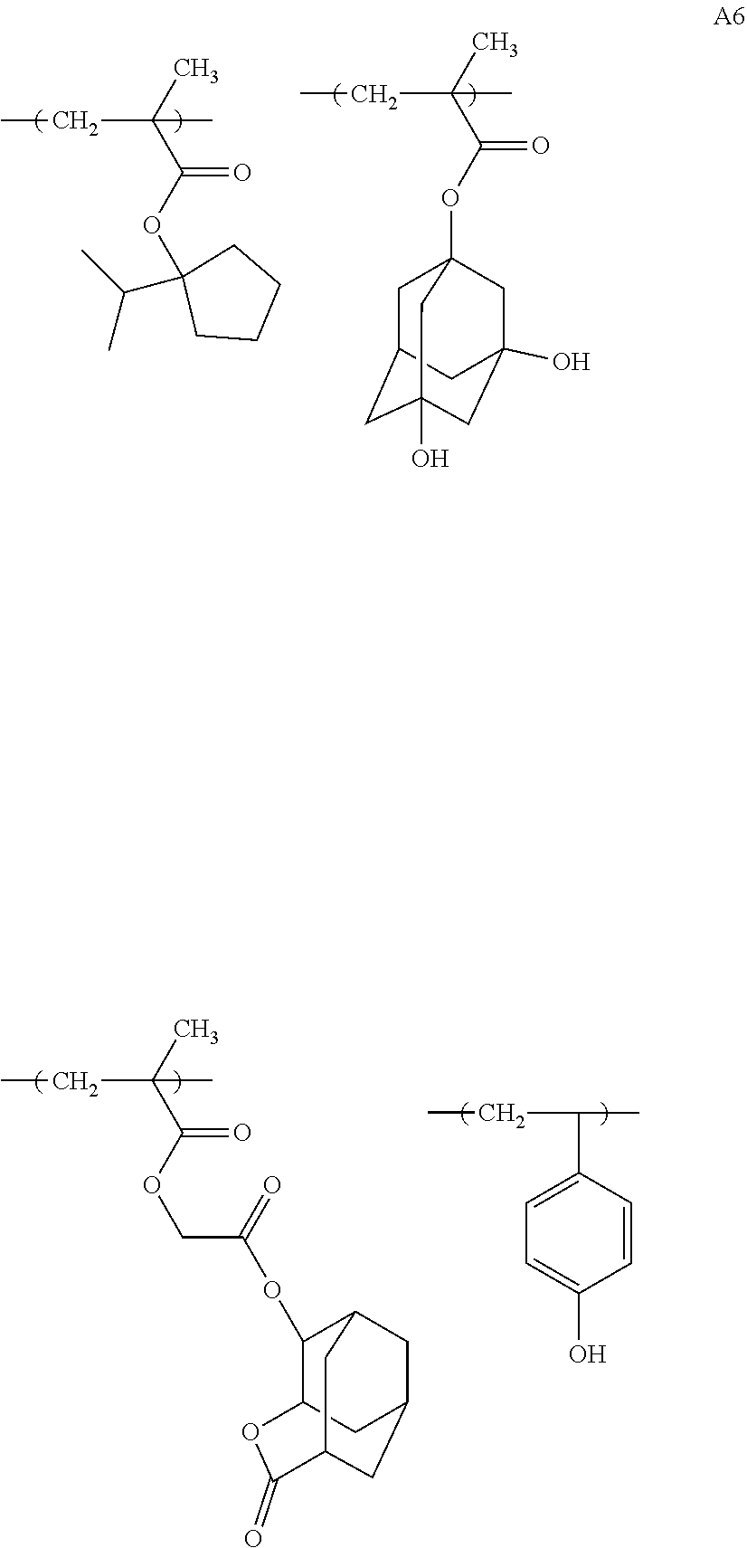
C(C(CC)(C)C)(OC1(C(C)C)CCCC1)=O.C(C(CC)(C)C)(OC12CC3CC(O)(CC(O)(C1)C3)C2)=O.C(CC)(C)C1=CC=C(O)C=C1.C(C(CC)(C)C)(OCC(OC1C2OC(=O)C3CC(CC1C3)C2)=O)=O
